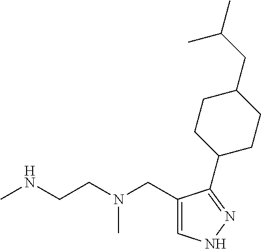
CNCCN(CC1=CNN=C1C1CCC(CC(C)C)CC1)C
